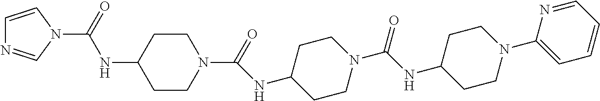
C1=CN(C(=O)NC2CCN(C(=O)NC3CCN(C(NC4CCN(C5=CC=CC=N5)CC4)=O)CC3)CC2)C=N1
